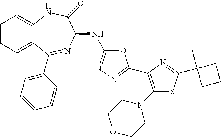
C1=CC=C2C(=C1)NC(=O)C(NC1=NN=C(C3=C(N4CCOCC4)SC(C4(C)CCC4)=N3)O1)N=C2C1=CC=CC=C1
